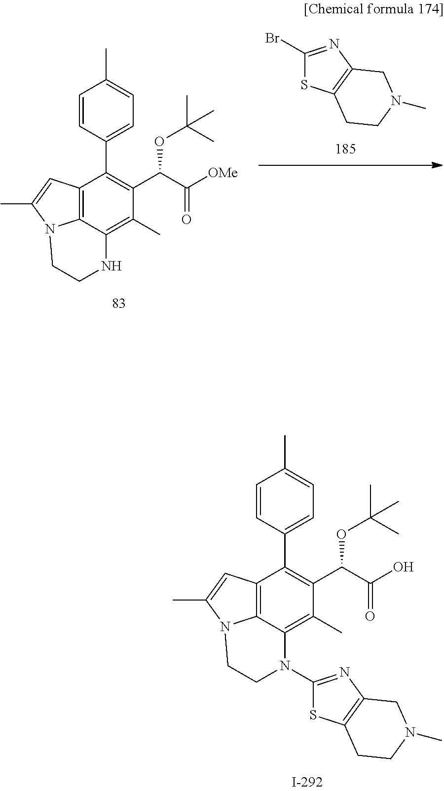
C12=C3C(=C(C)C(C(OC(C)(C)C)C(O)=O)=C1C1=CC=C(C)C=C1)N(C1=NC4=C(S1)CCN(C)C4)CCN3C(C)=C2.BrC1=NC2=C(S1)CCN(C)C2.C12=C3C(=C(C)C(C(OC(C)(C)C)C([OMe])=O)=C1C1=CC=C(C)C=C1)NCCN3C(C)=C2
